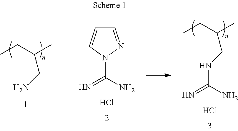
C1=NN(C(N)=N)C=C1.Cl.CCC(C)CN.CCC(C)CNC(N)=N.Cl
